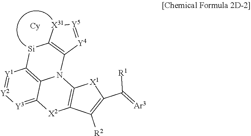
C12=[Y3][Y2]=[Y1]C3=C1N(C1=C([Si]3)[X31][Y5]=[Y4]1)C1=C([X2]2)C([R2])=C(C([R1])=[Ar3])[X1]1
